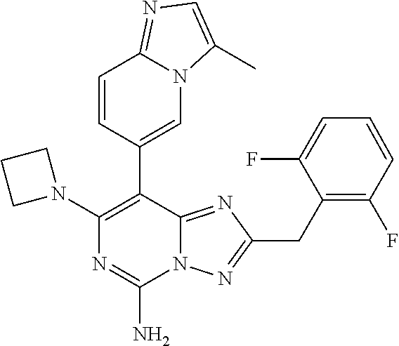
N12C(=NC(CC3=C(F)C=CC=C3F)=N1)C(C1=CN3C(=NC=C3C)C=C1)=C(N1CCC1)N=C2N
